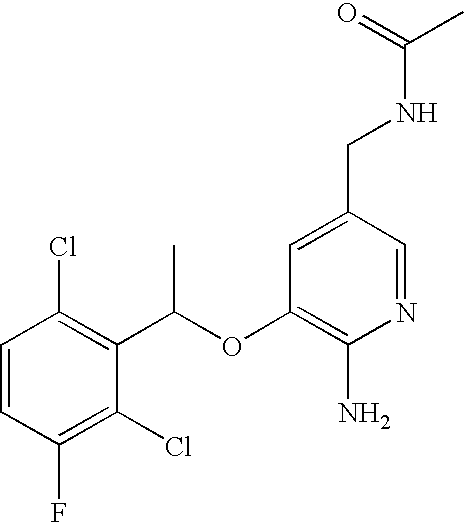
C1=CC(Cl)=C(C(OC2=C(N)N=CC(CNC(C)=O)=C2)C)C(Cl)=C1F
